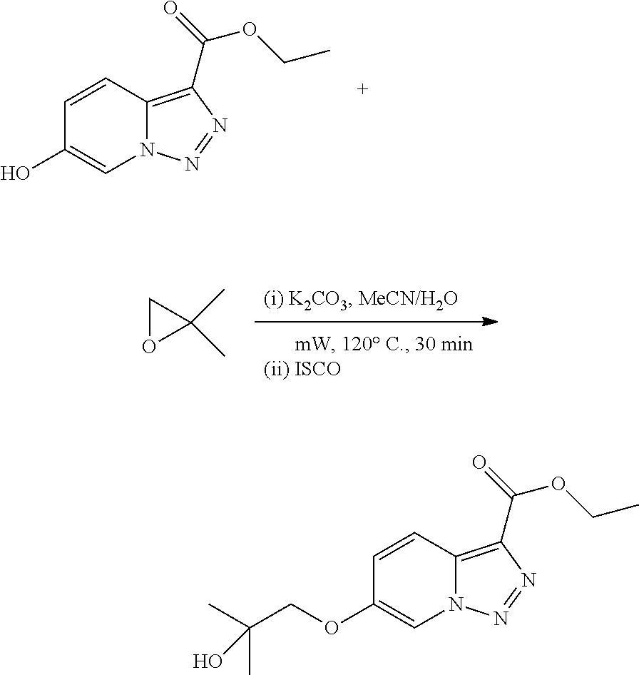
C12=C(C(=O)OCC)N=NN1C=C(O)C=C2.C1OC1(C)C.C12=C(C(=O)OCC)N=NN1C=C(OCC(C)(C)O)C=C2
